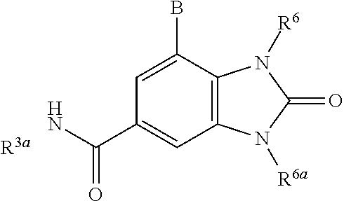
C1=C(B)C2=C(C=C1C(N)=O)N([R6a])C(=O)N2[R6].[R3a]
